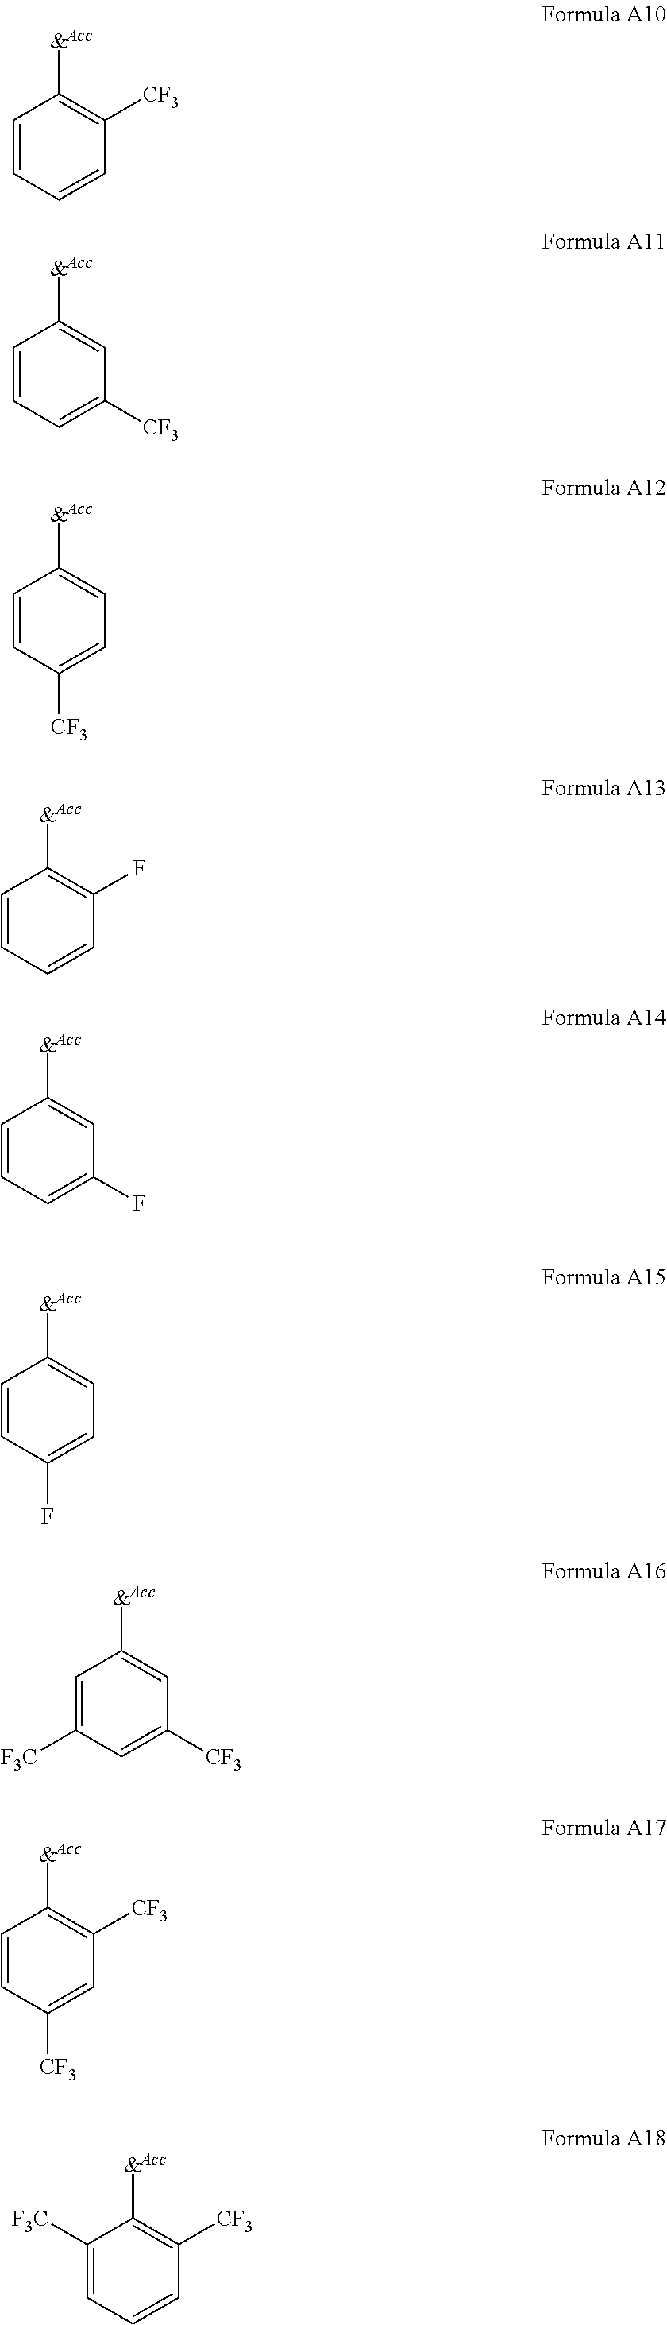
C1=CC=CC([CF3])=C1[&Acc].C1=CC=C([CF3])C=C1[&Acc].C1=CC([CF3])=CC=C1[&Acc].C1=CC=CC(F)=C1[&Acc].C1=CC=C(F)C=C1[&Acc].C1=CC(F)=CC=C1[&Acc].C1=C([F3C])C=C([CF3])C=C1[&Acc].C1=CC([CF3])=CC([CF3])=C1[&Acc].C1([F3C])=CC=CC([CF3])=C1[&Acc]
